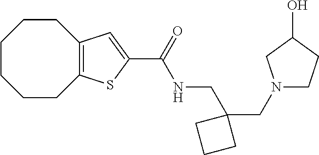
C1CCCC2=C(CC1)C=C(C(=O)NCC1(CN3CCC(O)C3)CCC1)S2
